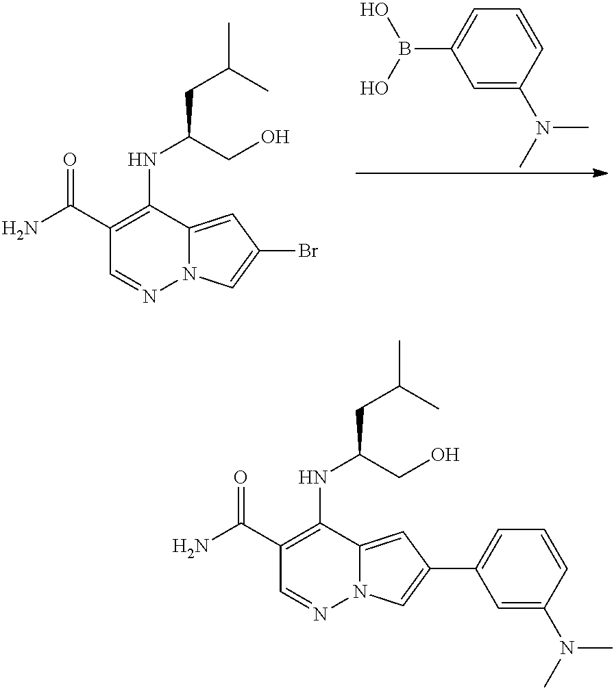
C1=C(B(O)O)C=C(N(C)C)C=C1.C1(NC(CC(C)C)CO)=C(C(N)=O)C=NN2C1=CC(Br)=C2.C1(NC(CC(C)C)CO)=C(C(N)=O)C=NN2C1=CC(C1=CC=CC(N(C)C)=C1)=C2
